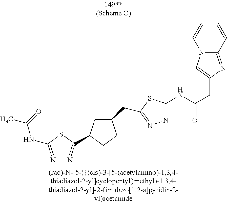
C1C(CC2=NN=C(NC(CC3=CN4C(=N3)C=CC=C4)=O)S2)CCC1C1=NN=C(NC(=O)C)S1
